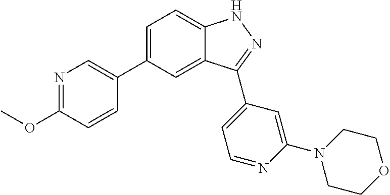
C1=C(C2=CN=C(OC)C=C2)C=C2C(=C1)NN=C2C1=CC=NC(N2CCOCC2)=C1
